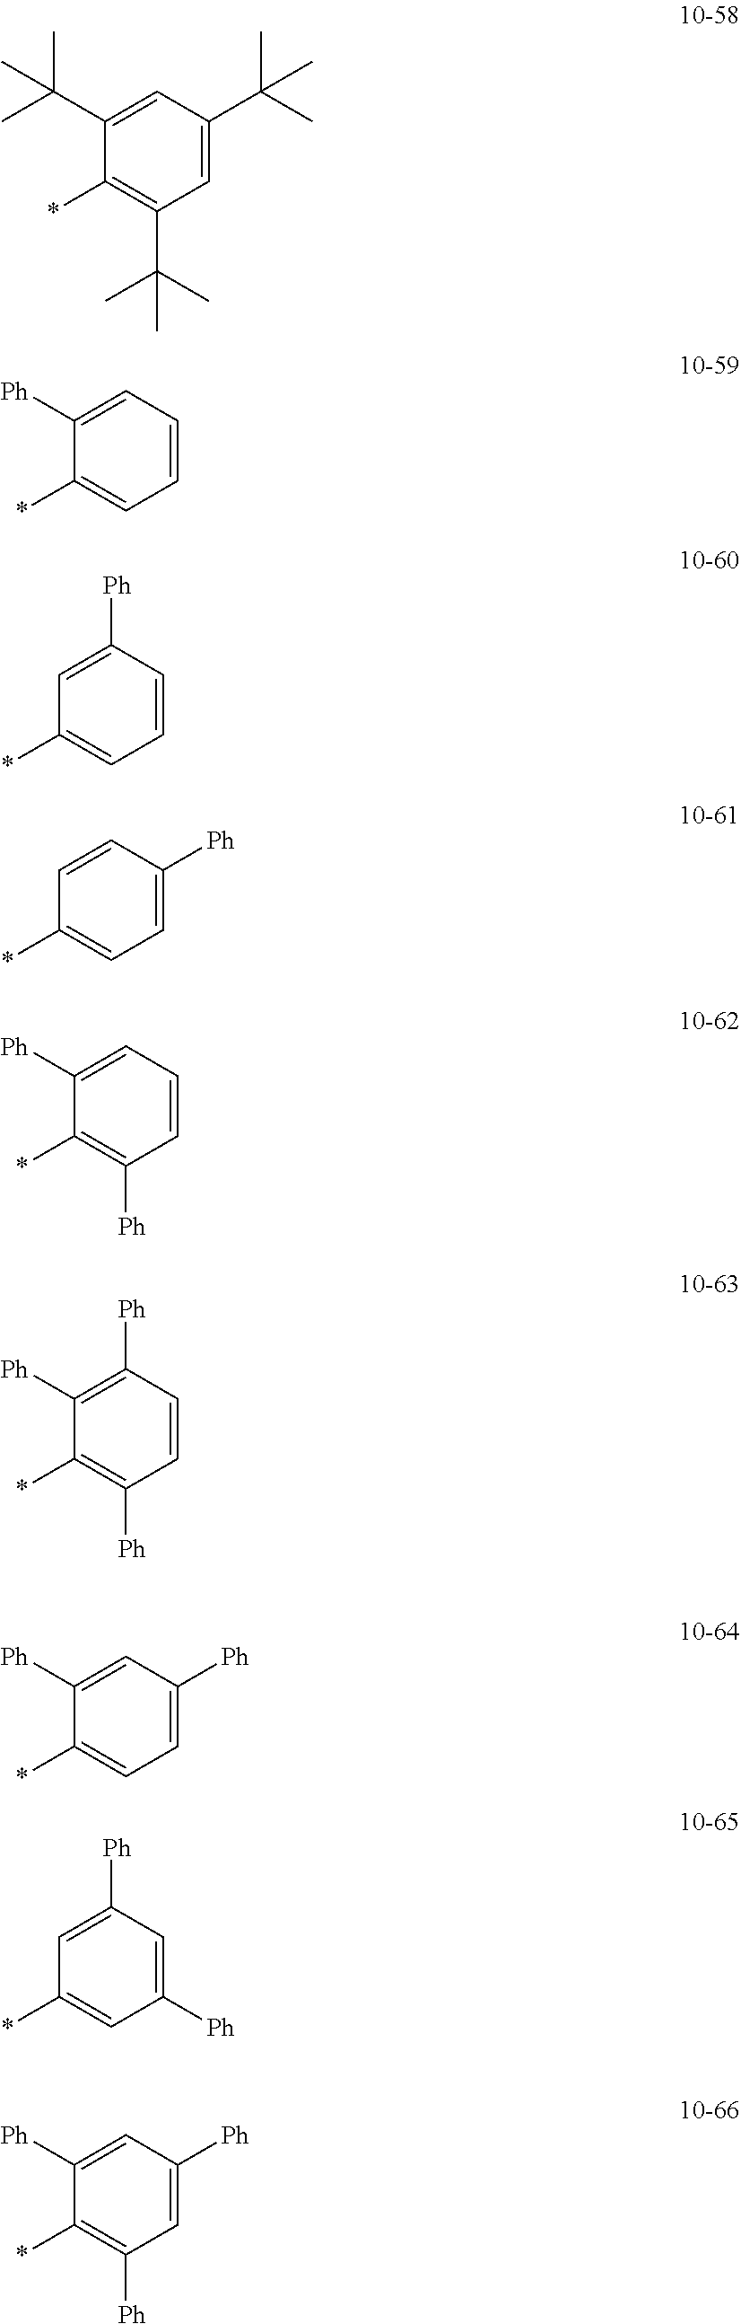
C1(C(C)(C)C)=CC(C(C)(C)C)=CC(C(C)(C)C)=C1*.C1([Ph])=CC=CC=C1*.C1=C([Ph])C=CC=C1*.C1=CC([Ph])=CC=C1*.C1([Ph])=CC=CC([Ph])=C1*.C1([Ph])=CC([Ph])=CC=C1*.C1=C([Ph])C=C([Ph])C=C1*.C1([Ph])=CC([Ph])=CC([Ph])=C1*.C1([Ph])=C([Ph])C=CC([Ph])=C1*
